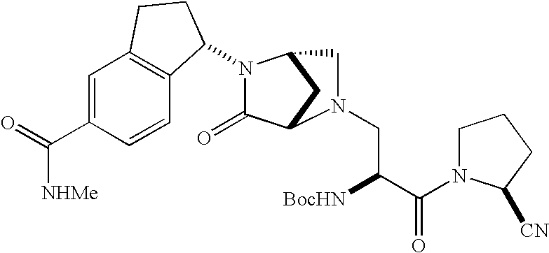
C1=C(C(=O)[NHMe])C=CC2=C1CCC2N1C(=O)C2CC1CN2CC([BocHN])C(=O)N1CCCC1[CN]
